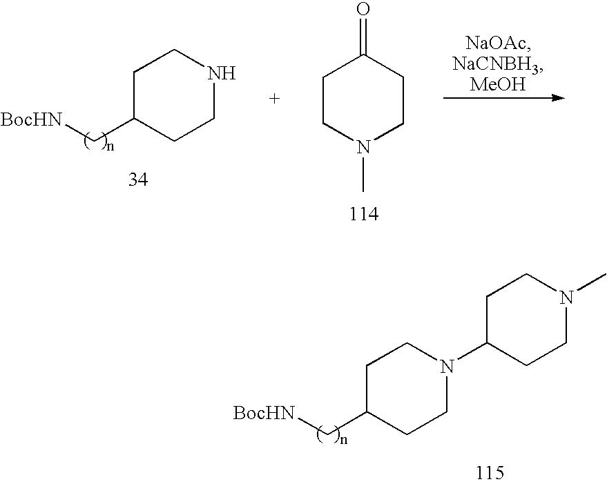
C1C(C[BocHN])CCNC1.C1CN(C)CCC1=O.C1C(C[BocHN])CCN(C2CCN(C)CC2)C1
